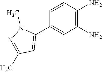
C1(C2=CC(C)=NN2C)=CC(N)=C(N)C=C1
